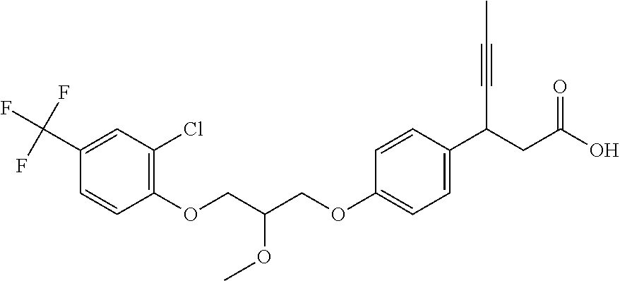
C1(OCC(COC2=CC=C(C(CC(O)=O)C#CC)C=C2)OC)=C(Cl)C=C(C(F)(F)F)C=C1
